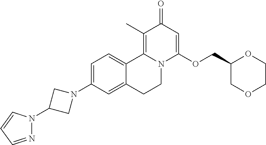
C1=C(N2CC(N3N=CC=C3)C2)C=C2C(=C1)C1=C(C)C(=O)C=C(OCC3COCCO3)N1CC2
